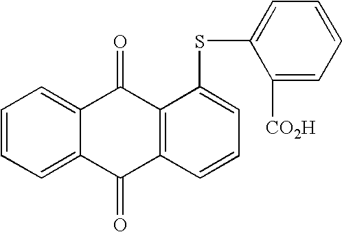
C1=C2C(=CC=C1)C(=O)C1=C(C2=O)C=CC=C1SC1=CC=CC=C1[CO2H]
